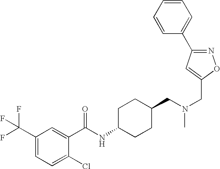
C1(C(F)(F)F)=CC=C(Cl)C(C(NC2CCC(CN(CC3=CC(C4=CC=CC=C4)=NO3)C)CC2)=O)=C1
